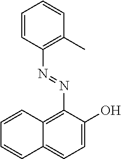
C1=CC(N=NC2=C3C(=CC=C2O)C=CC=C3)=C(C)C=C1
